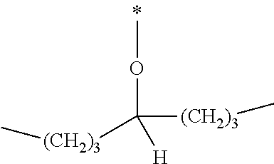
O(C([(CH2)3]C)([H])[(CH2)3]C)C
